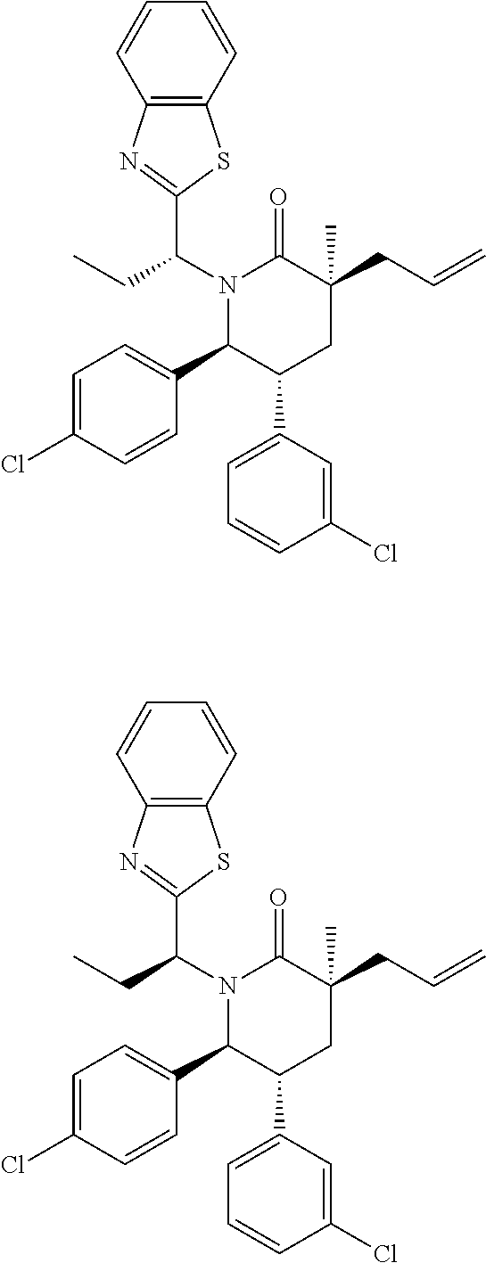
N1(C(CC)C2=NC3=C(S2)C=CC=C3)C(C2=CC=C(Cl)C=C2)C(C2=CC=CC(Cl)=C2)CC(CC=C)(C)C1=O.N1(C(CC)C2=NC3=C(S2)C=CC=C3)C(C2=CC=C(Cl)C=C2)C(C2=CC=CC(Cl)=C2)CC(CC=C)(C)C1=O
